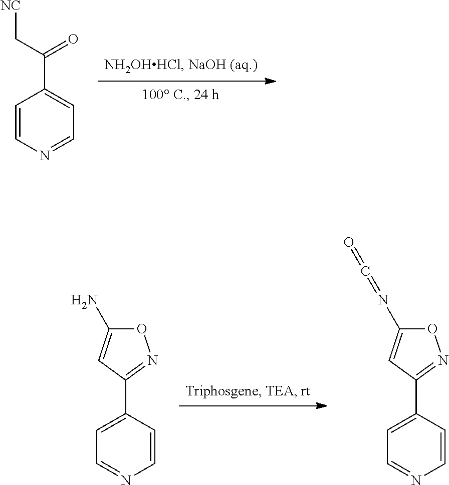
C1=CN=CC=C1C(C[NC])=O.C1=C(C2=NOC(N)=C2)C=CN=C1.C1=C(C2=NOC(N=C=O)=C2)C=CN=C1
